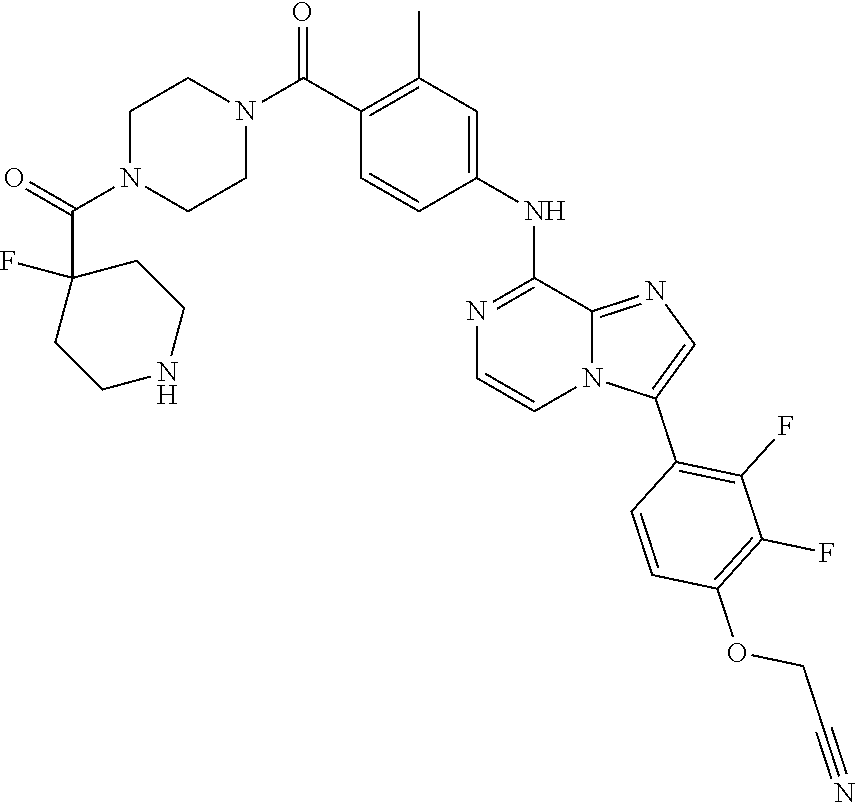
C1(F)(C(=O)N2CCN(C(C3=C(C)C=C(NC4=NC=CN5C4=NC=C5C4=C(F)C(F)=C(OCC#N)C=C4)C=C3)=O)CC2)CCNCC1
